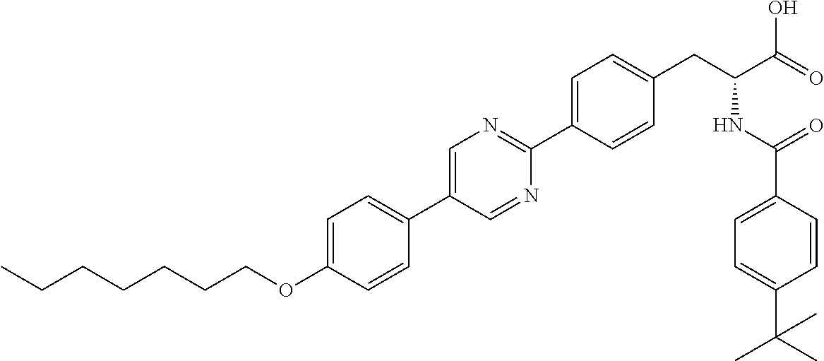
C(OC1=CC=C(C2=CN=C(C3=CC=C(CC(NC(=O)C4=CC=C(C(C)(C)C)C=C4)C(=O)O)C=C3)N=C2)C=C1)CCCCCC
